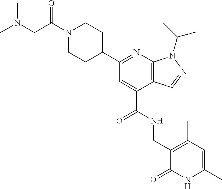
C1(C2=NC3=C(C(C(NCC4=C(C)C=C(C)NC4=O)=O)=C2)C=NN3C(C)C)CCN(C(CN(C)C)=O)CC1
